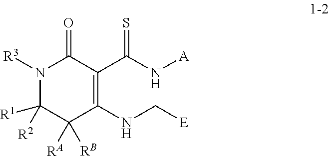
N1([R3])C([R1])([R2])C([RB])([RA])C(NC[E])=C(C(N[A])=S)C1=O
